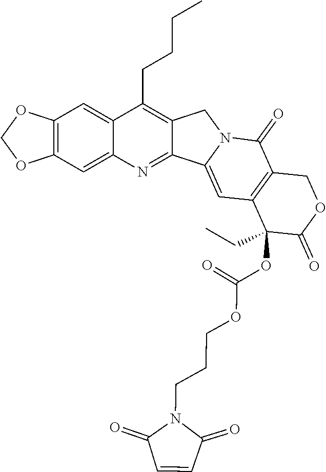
C(CCN1C(=O)C=CC1=O)OC(=O)OC1(CC)C(=O)OCC2=C1C=C1C3=NC4=CC5=C(OCO5)C=C4C(CCCC)=C3CN1C2=O
